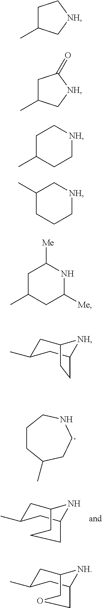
C1CC(C)CCNC1.C1C(C)CC2NC1CCC2.C1C(C)C[NH]C1.C1C(C)C[NH]C1=O.C1C(C)CC[NH]C1.C1(C)CCC[NH]C1.C1C(C)CC([Me])NC1[Me].C1C(C)CC2[NH]C1CC2.C1C(C)CC2[NH]C1COC2
